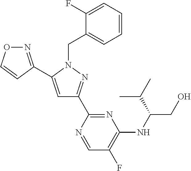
N1=C(C2=CC(C3=NC(NC(CO)C(C)C)=C(F)C=N3)=NN2CC2=CC=CC=C2F)C=CO1
